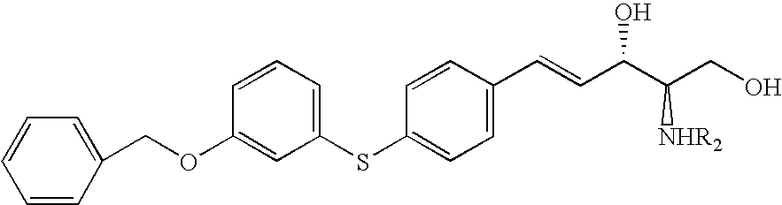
C1=CC(OCC2=CC=CC=C2)=CC(SC2=CC=C(C=CC(C([NHR2])CO)O)C=C2)=C1
